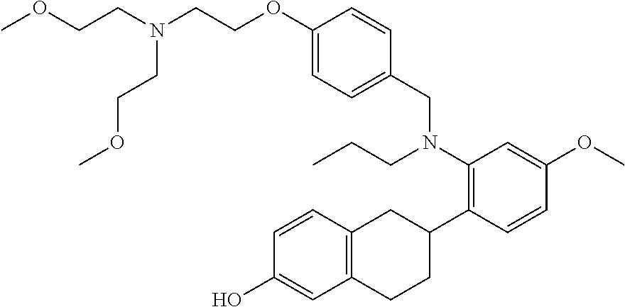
N(CCOC1=CC=C(CN(C2=C(C3CC4=C(CC3)C=C(O)C=C4)C=CC(OC)=C2)CCC)C=C1)(CCOC)CCOC
